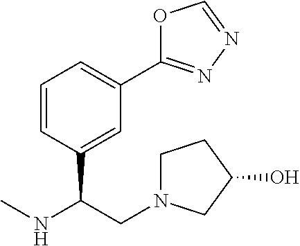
CNC(CN1CCC(O)C1)C1=CC(C2=NN=CO2)=CC=C1
